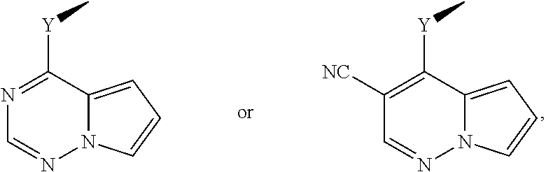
N1=C([Y]C)C2=CC=CN2N=C1.C1([NC])=C([Y]C)C2=CC=CN2N=C1
